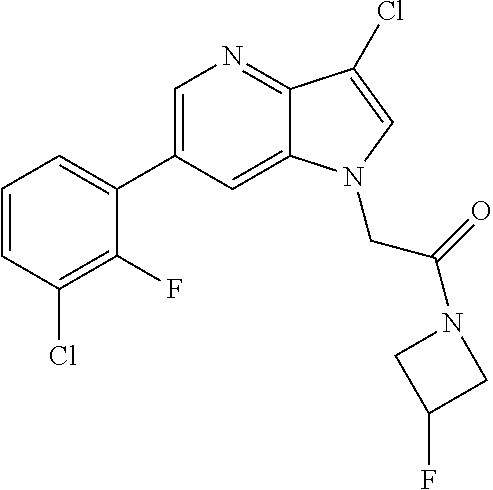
C1=C(C2=CC=CC(Cl)=C2F)C=C2C(=N1)C(Cl)=CN2CC(N1CC(F)C1)=O
